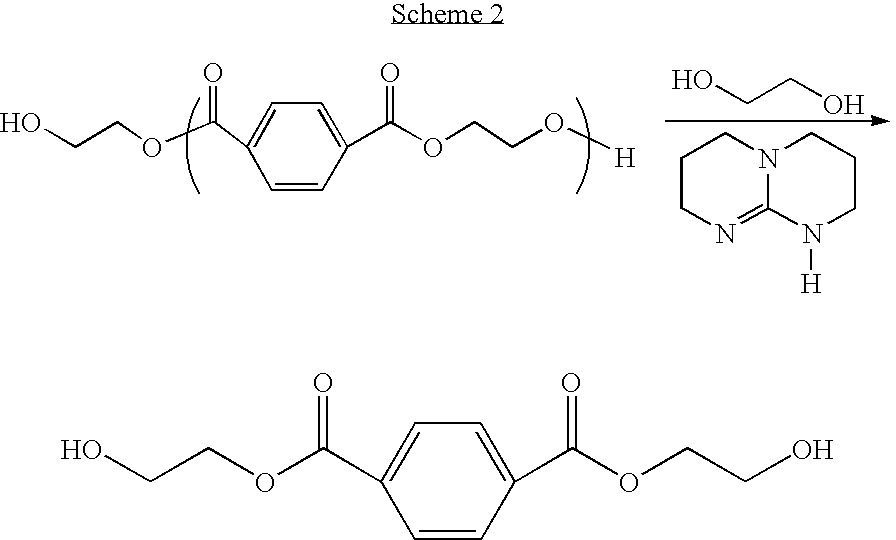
C1=CC(C(OCCO[H])=O)=CC=C1C(OCCO)=O.C1CN=C2N(C1)CCCN2[H].OCCO.C1=CC(C(OCCO)=O)=CC=C1C(OCCO)=O
